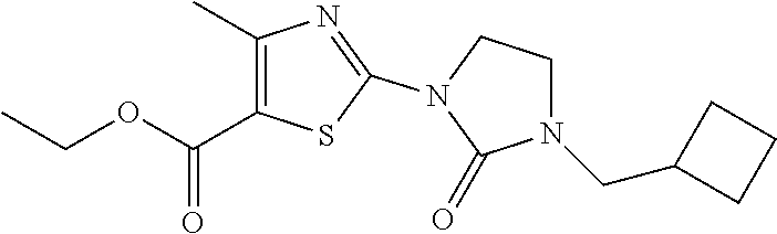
C1(C)=C(C(OCC)=O)SC(N2C(=O)N(CC3CCC3)CC2)=N1
